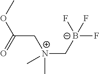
F[B-](F)(F)C[N+](C)(C)CC(=O)OC
